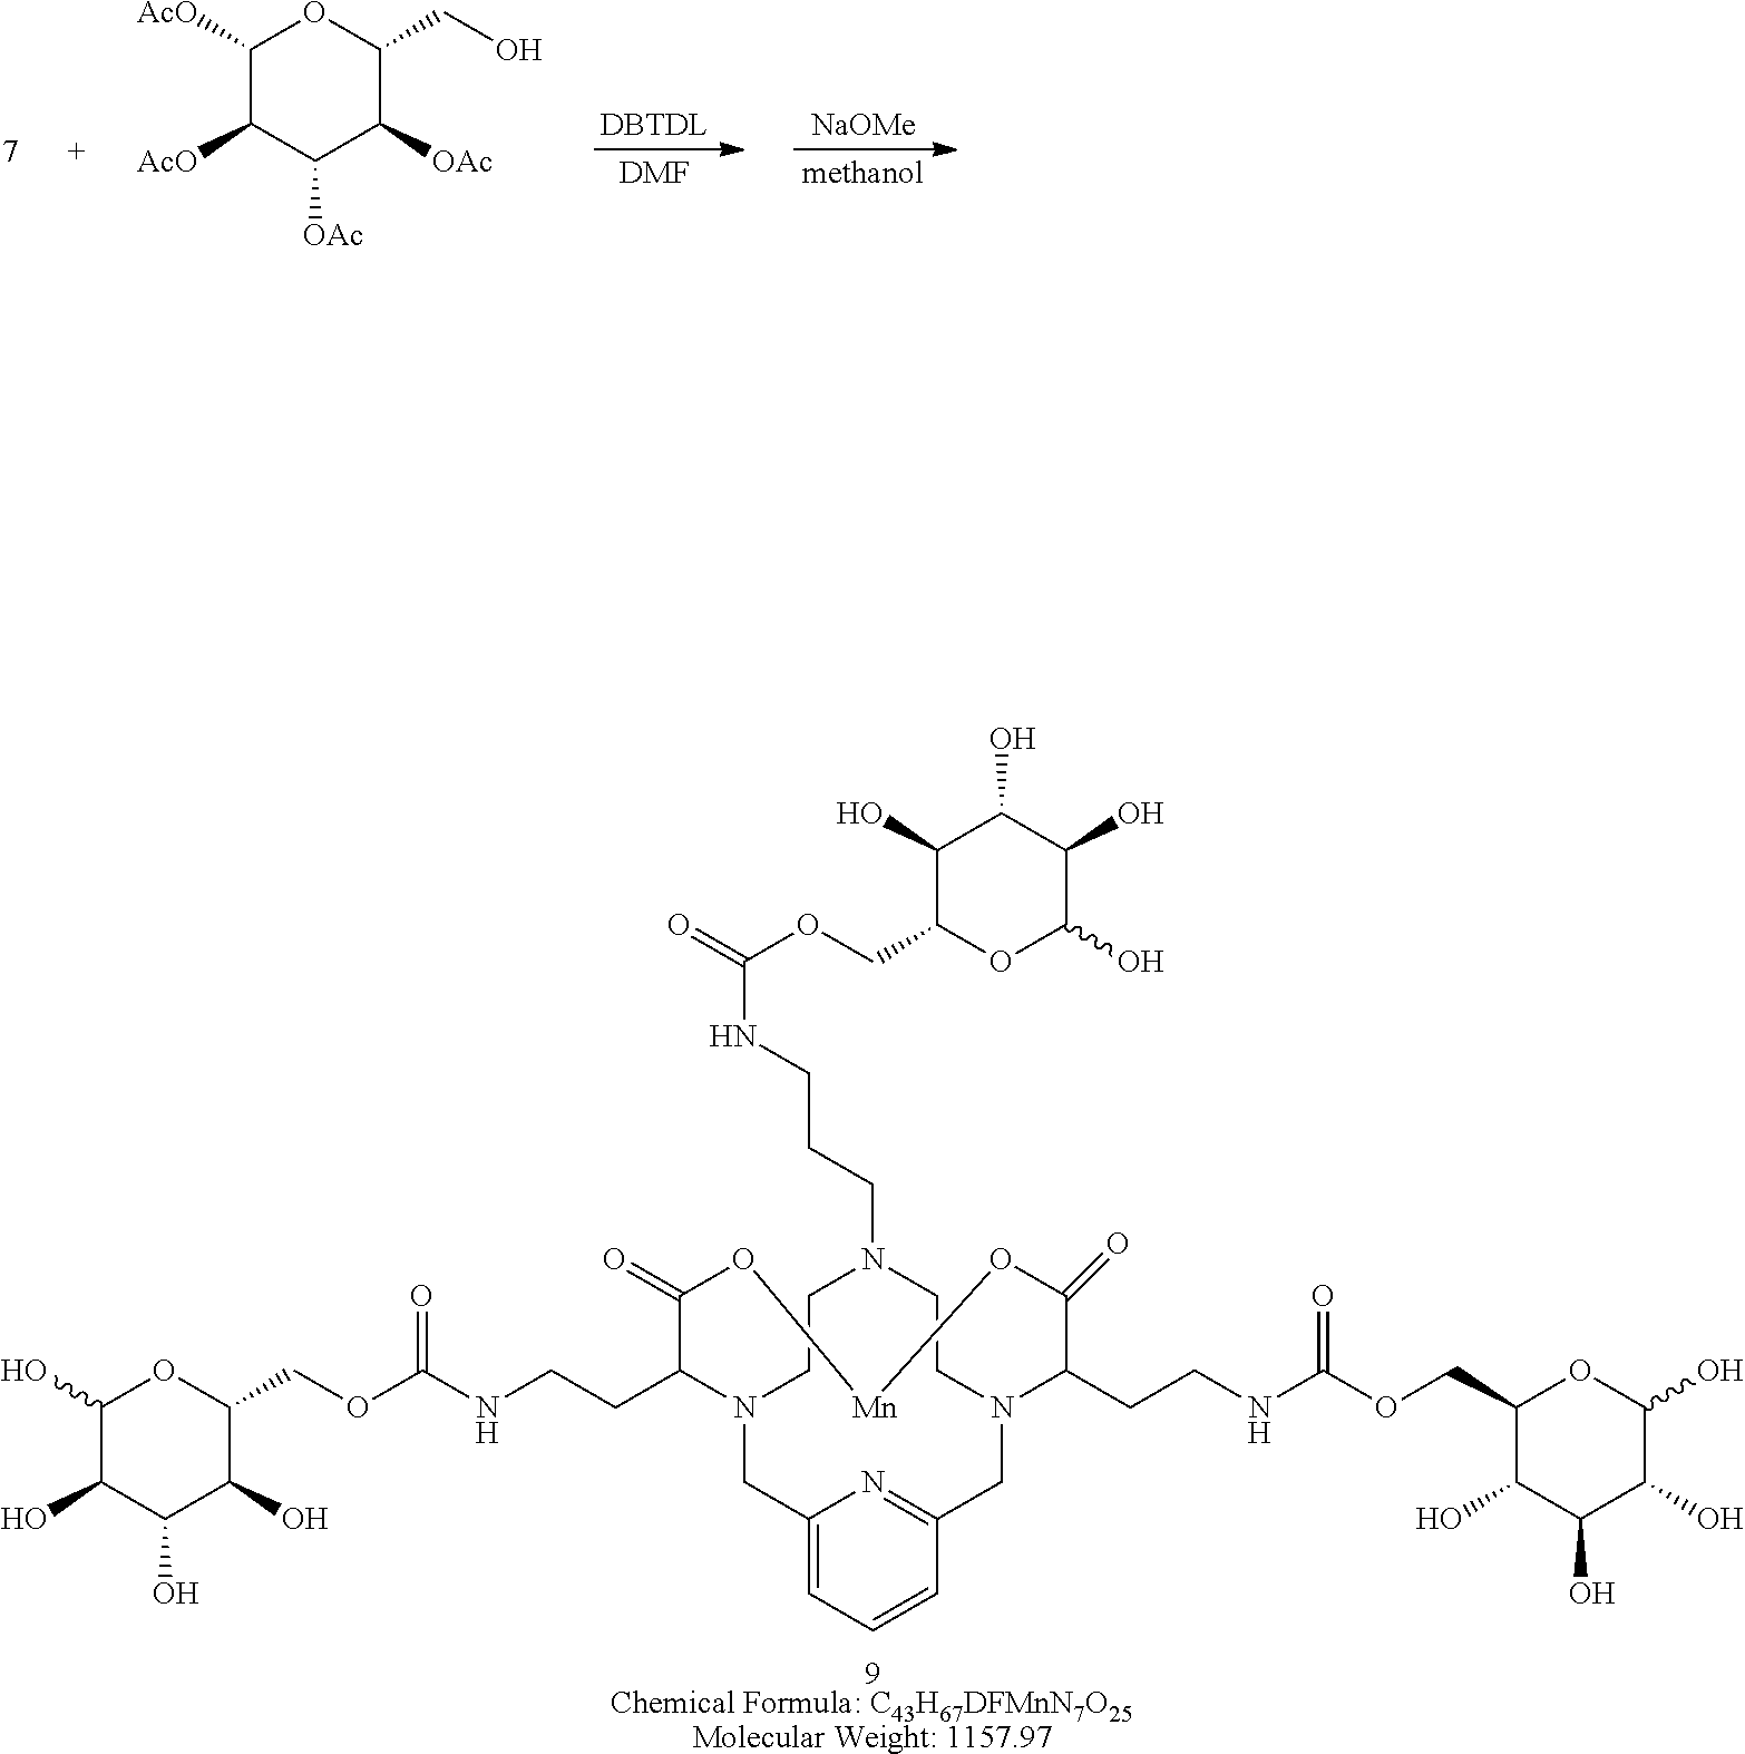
[9Chemical Formula: C43H67DFMnN7O25Molecular Weight: 1157.97].C1CN2CC3=CC=CC(=N3)CN(CCN1CCCNC(=O)OCC1OC(O)C(O)C(O)C1O)C(CCNC(OCC1C(O)C(O)C(O)C(O)O1)=O)C(=O)O[Mn]OC(=O)C2CCNC(OCC1C(O)C(O)C(O)C(O)O1)=O.[DMF].[methanol].[NaOMe].C1([AcO])C([AcO])C([OAc])C([OAc])C(CO)O1
